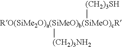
[RO(SiMe2O)a(SiMeO)b(SiMeO)cR]([(CH2)3NH2])[(CH2)3SH]
